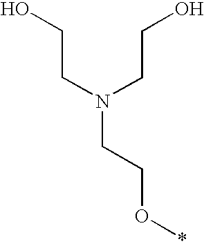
C(CN(CCO)CCO*)O
